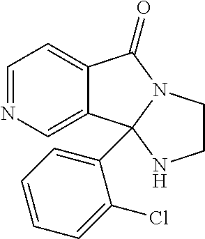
C12=CC=NC=C1C1(C3=CC=CC=C3Cl)N(C2=O)CCN1
